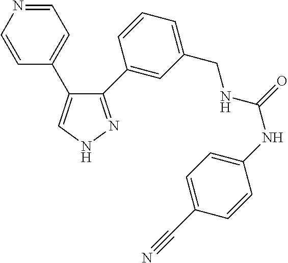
C1(C2=CC(CNC(=O)NC3=CC=C(C#N)C=C3)=CC=C2)=NNC=C1C1=CC=NC=C1
